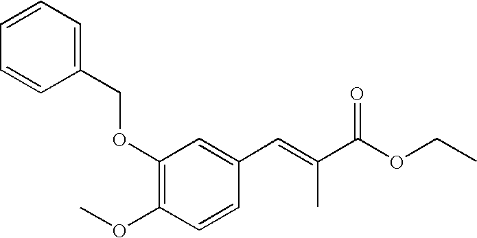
C1(OCC2=CC=CC=C2)=C(OC)C=CC(C=C(C)C(=O)OCC)=C1
